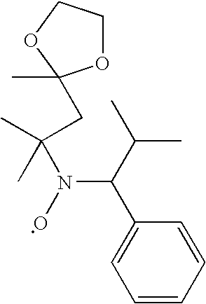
C1=CC=CC(C(N(C(C)(CC2(C)OCCO2)C)O)C(C)C)=C1
